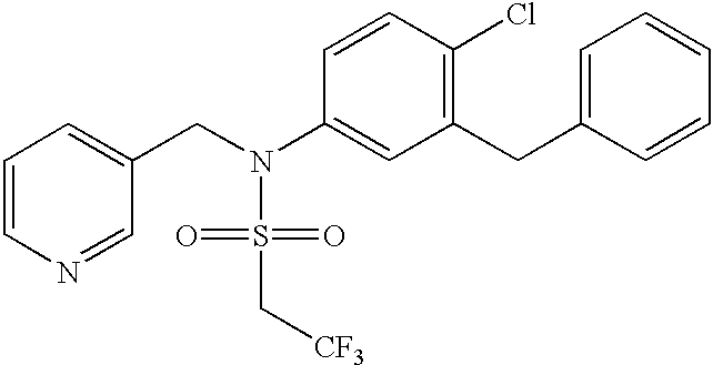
C1=CN=CC(CN(S(=O)(=O)C[CF3])C2=CC(CC3=CC=CC=C3)=C(Cl)C=C2)=C1
